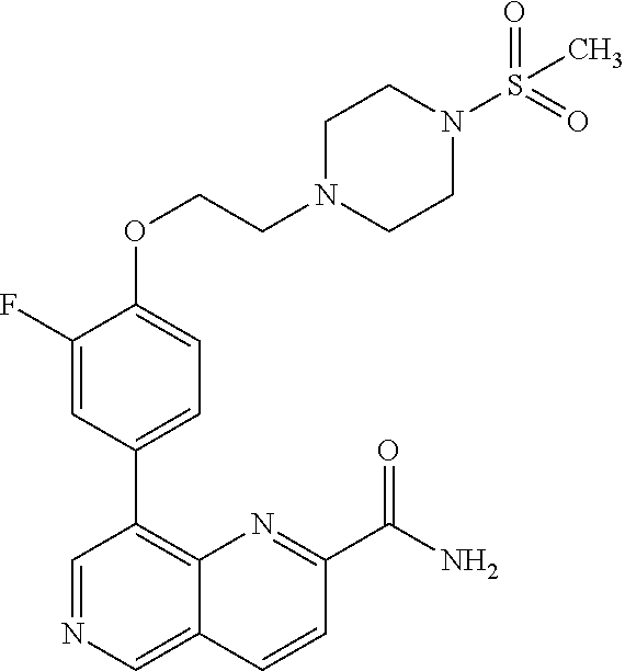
C1(OCCN2CCN(S(=O)(=O)C)CC2)=CC=C(C2=C3C(=CN=C2)C=CC(C(N)=O)=N3)C=C1F
